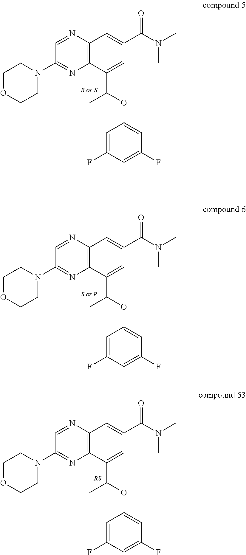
C1=NC2=C(N=C1N1CCOCC1)C(C(OC1=CC(F)=CC(F)=C1)C)=CC(C(N(C)C)=O)=C2.C1=NC2=C(N=C1N1CCOCC1)C(C(OC1=CC(F)=CC(F)=C1)C)=CC(C(N(C)C)=O)=C2.C1=NC2=C(N=C1N1CCOCC1)C(C(OC1=CC(F)=CC(F)=C1)C)=CC(C(N(C)C)=O)=C2
